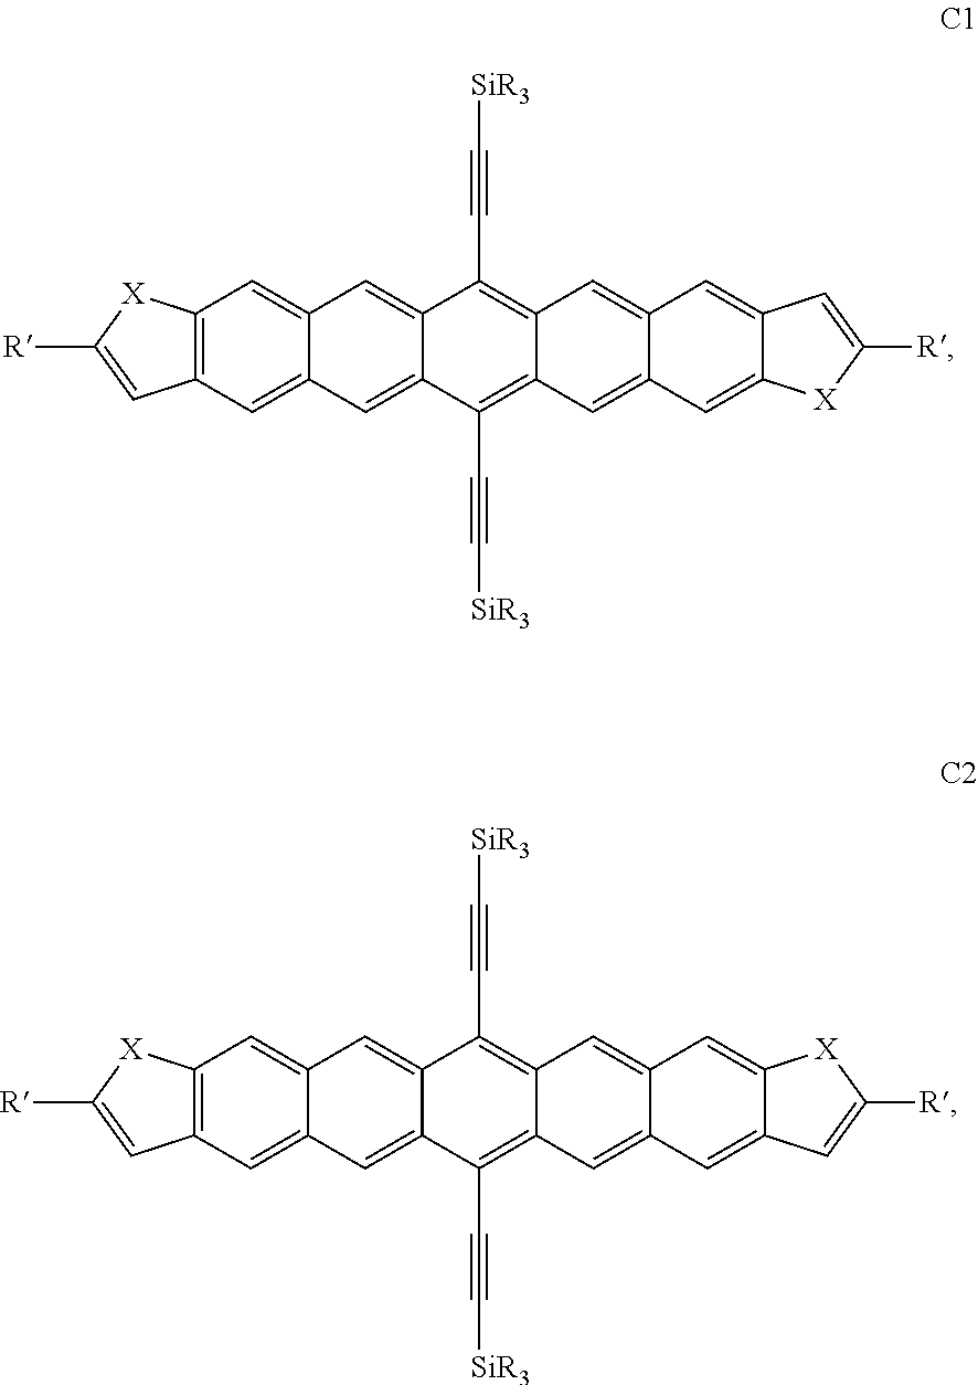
C12=CC3=C(C=C1C=C1C(=C2)C(C#C[SiR3])=C2C(=C1C#C[SiR3])C=C1C(=C2)C=C2C(=C1)C=C([R])[X]2)[X]C([R])=C3.C12=CC3=C(C=C1C=C1C(=C2)C(C#C[SiR3])=C2C(=C1C#C[SiR3])C=C1C(=C2)C=C2C(=C1)[X]C([R])=C2)[X]C([R])=C3
